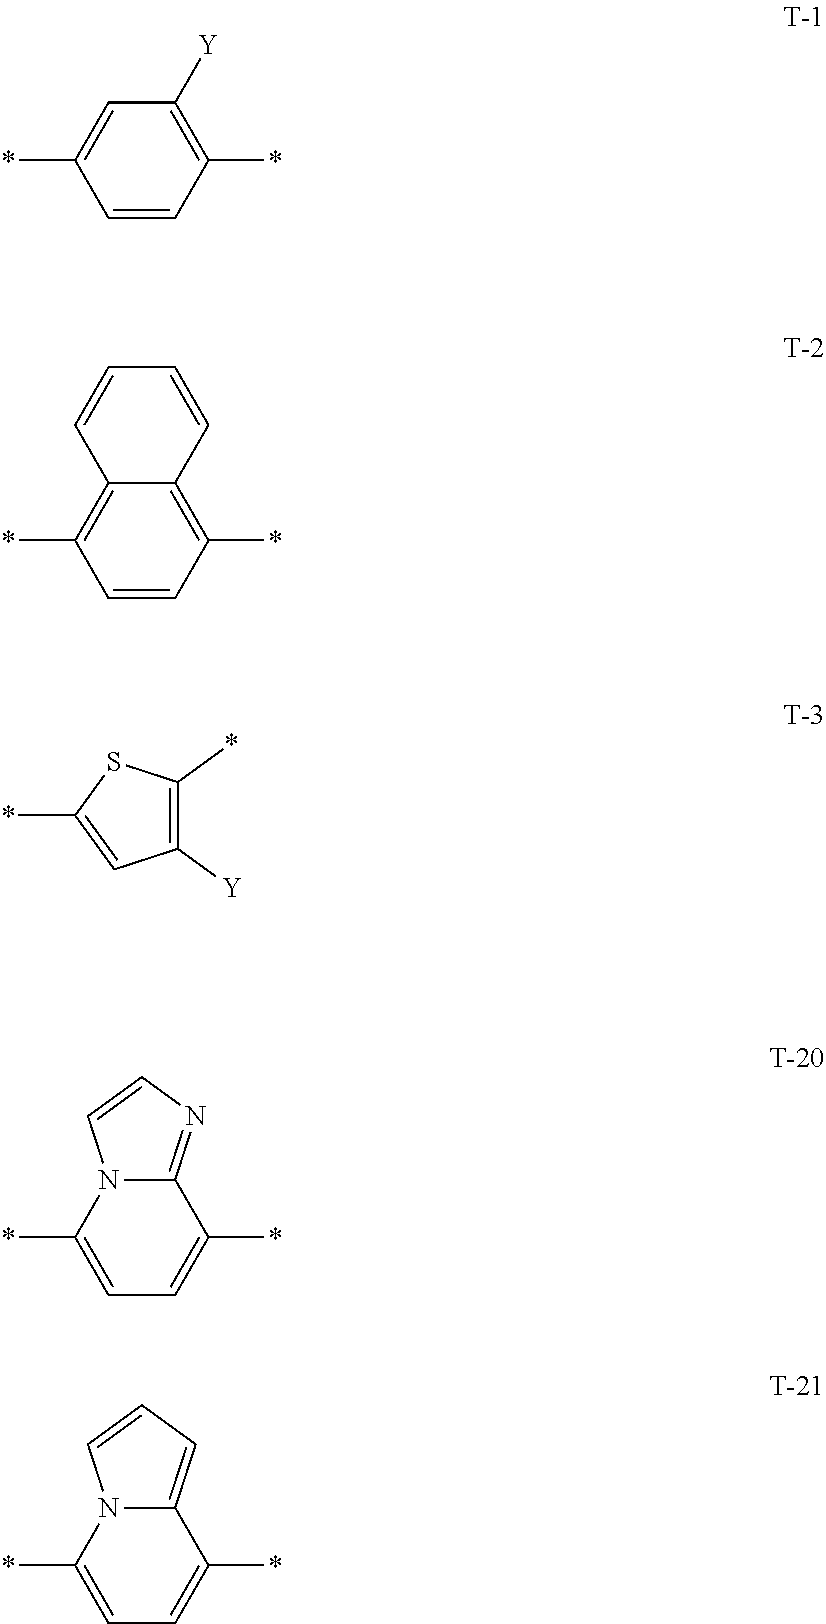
C1=CC(*)=C([Y])C=C1*.C1=CC(*)=C2C(=C1*)C=CC=C2.C1(*)=CC([Y])=C(*)S1.C1=C(*)N2C(=NC=C2)C(*)=C1.C1=C(*)N2C(=CC=C2)C(*)=C1
